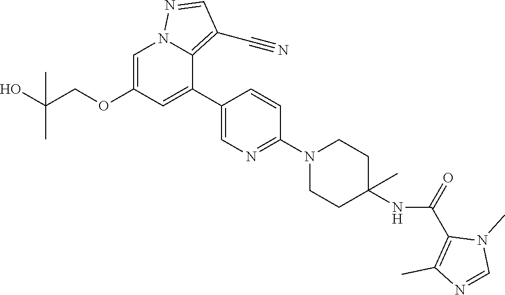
C1=C(OCC(O)(C)C)C=C(C2=CN=C(N3CCC(NC(C4=C(C)N=CN4C)=O)(C)CC3)C=C2)C2=C(C#N)C=NN12
